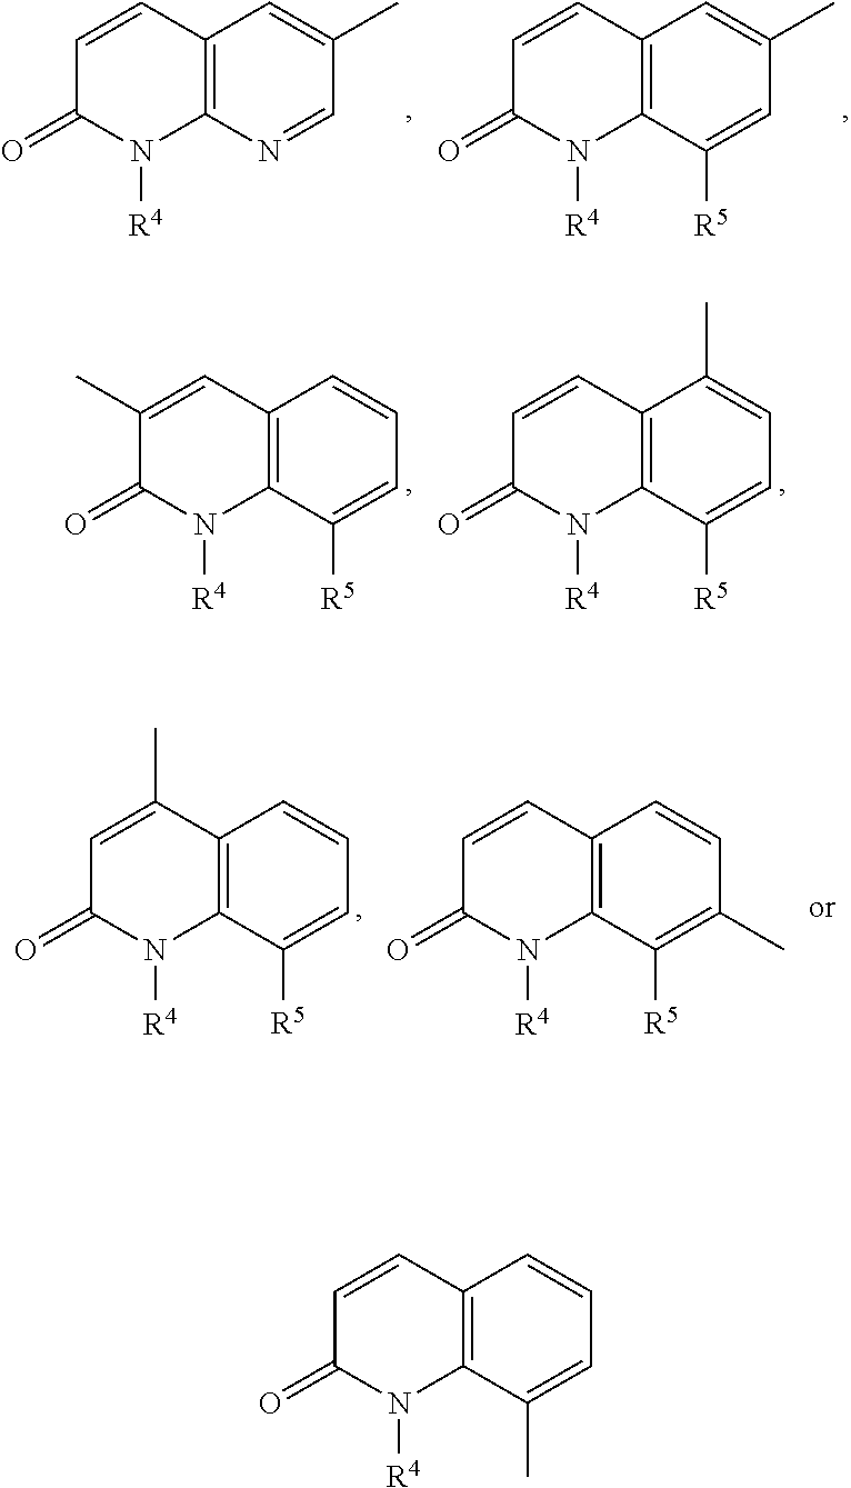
C1=CC2=C(N([R4])C1=O)C(C)=CC=C2.C1=CC2=C(N([R4])C1=O)N=CC(C)=C2.C1=CC2=C(N([R4])C1=O)C([R5])=CC(C)=C2.C1(C)=CC2=C(N([R4])C1=O)C([R5])=CC=C2.C1=CC2=C(N([R4])C1=O)C([R5])=CC=C2C.C1=C(C)C2=C(N([R4])C1=O)C([R5])=CC=C2.C1=CC2=C(N([R4])C1=O)C([R5])=C(C)C=C2
